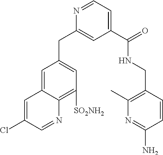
C1(CC2=CC(C(=O)NCC3=C(C)N=C(N)C=C3)=CC=N2)=CC([SO2NH2])=C2C(=C1)C=C(Cl)C=N2
